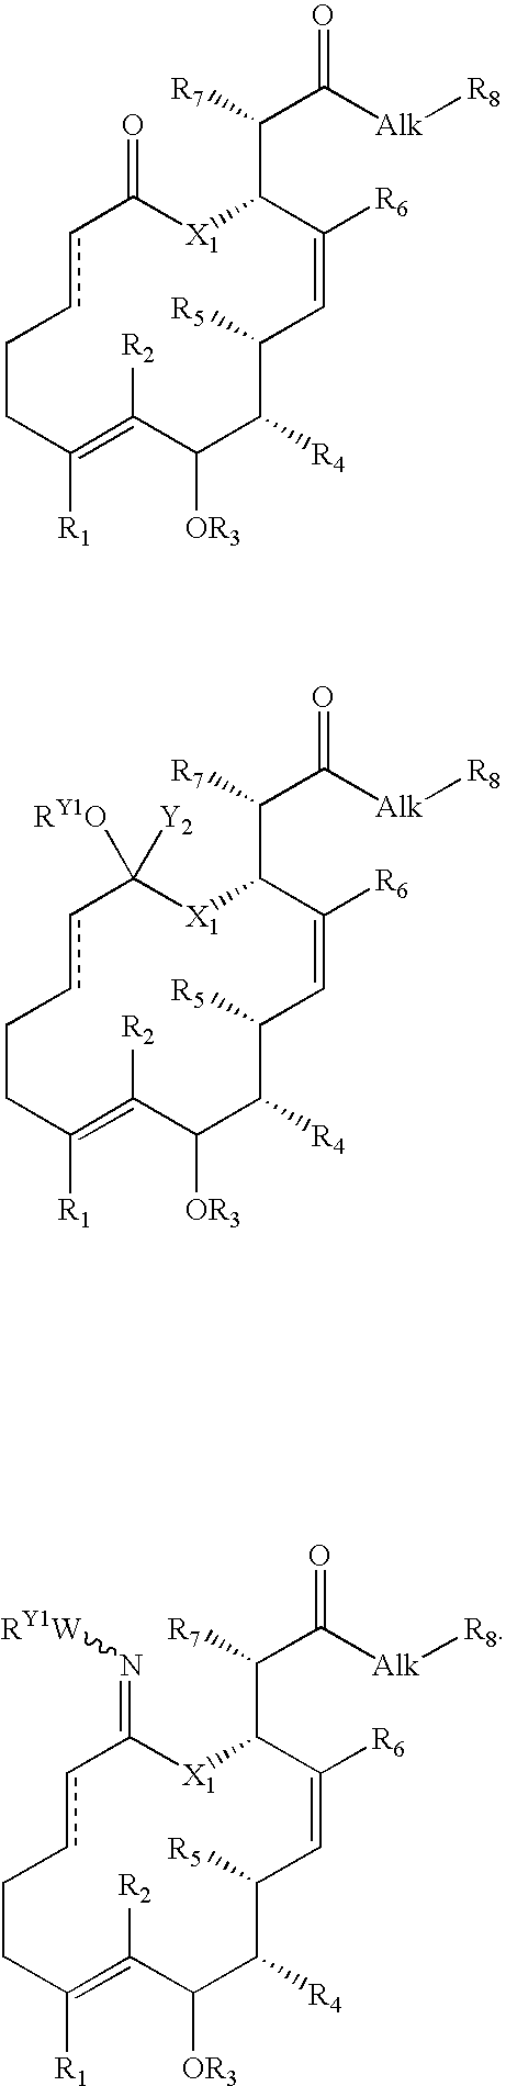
C1CC([R1])=C([R2])C([OR3])C([R4])C([R5])C=C([R6])C(C(C([Alk][R8])=O)[R7])[X1]C(=O)cc1.C1CC([R1])=C([R2])C([OR3])C([R4])C([R5])C=C([R6])C(C(C([Alk][R8])=O)[R7])[X1]C(=N[RY1W])cc1.C1CC([R1])=C([R2])C([OR3])C([R4])C([R5])C=C([R6])C(C(C([Alk][R8])=O)[R7])[X1]C([Y2])([RY1O])cc1
